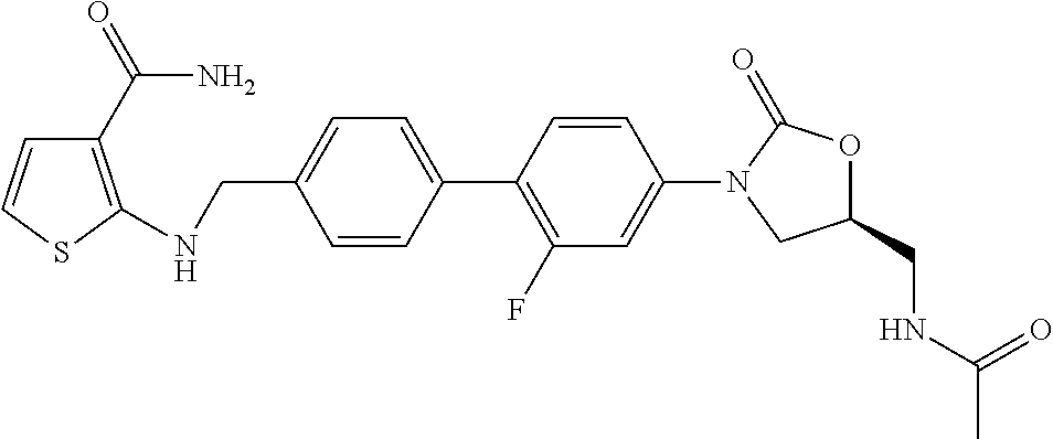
C1(C2=CC=C(CNC3=C(C(=O)N)C=CS3)C=C2)=C(F)C=C(N2CC(CNC(=O)C)OC2=O)C=C1
